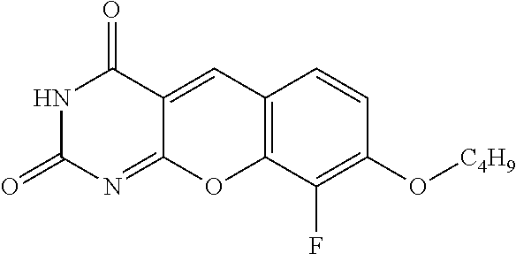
N1C(=O)N=C2C(=CC3=C(O2)C(F)=C(O[C4H9])C=C3)C1=O
